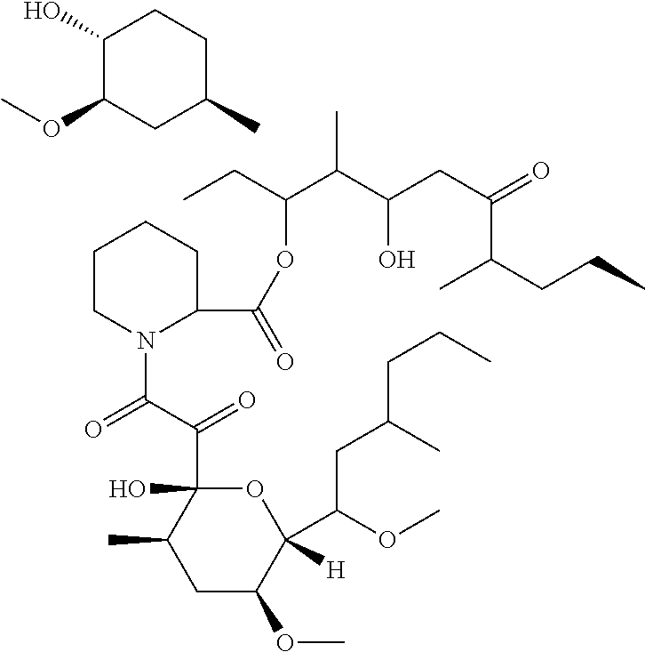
COC1CC(C)CCC1O.C1CN(C(=O)C(=O)C2(O)C(C)CC(OC)C(C(OC)CC(CCC)C)([H])O2)C(C(OC(C(C(CC(=O)C(CCC)C)O)C)CC)=O)CC1
